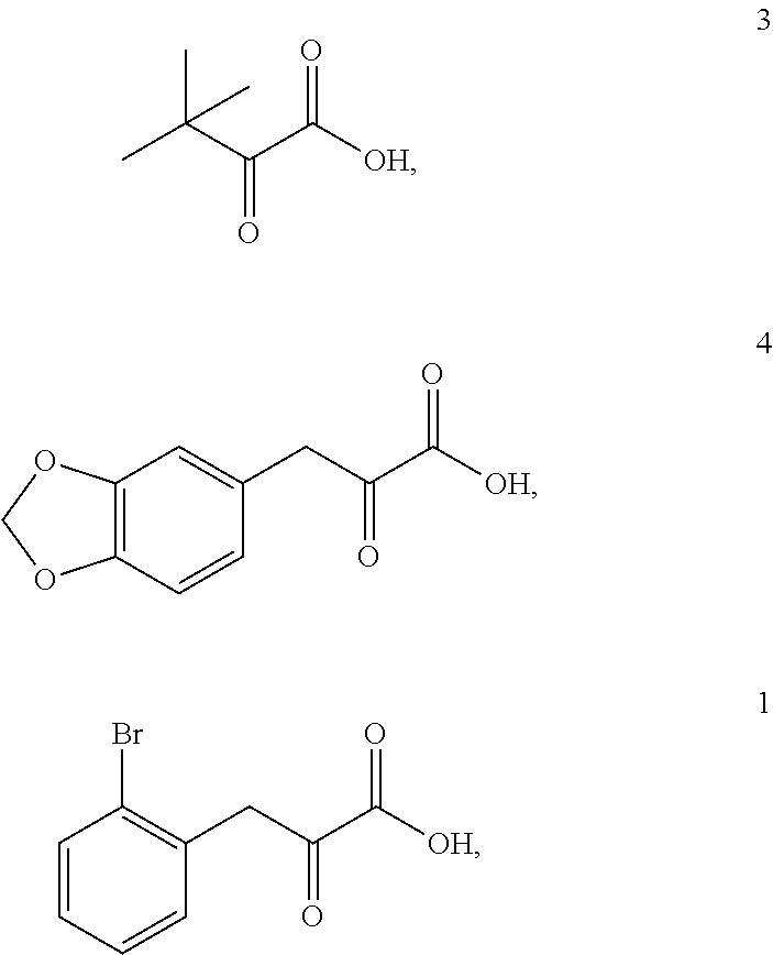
CC(C(C([OH])=O)=O)(C)C.C12=C(C=CC(CC(C([OH])=O)=O)=C1)OCO2.C1=CC=CC(CC(C([OH])=O)=O)=C1Br
